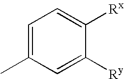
C1=C(C)C=C([Ry])C([Rx])=C1
